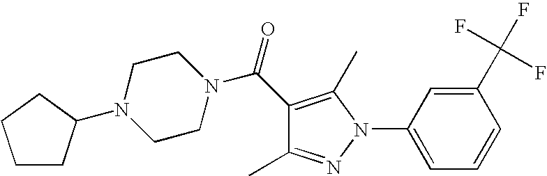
C1(C(=O)N2CCN(C3CCCC3)CC2)=C(C)N(C2=CC=CC(C(F)(F)F)=C2)N=C1C
